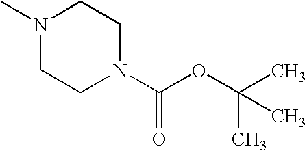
N1(C)CCN(C(OC(C)(C)C)=O)CC1
